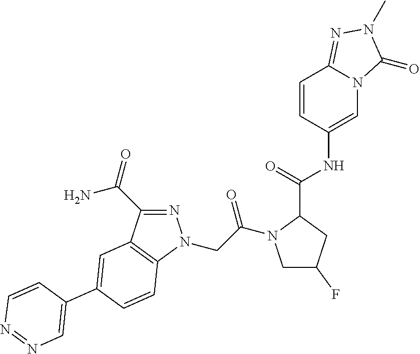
N1=C(C(N)=O)C2=C(N1CC(=O)N1CC(F)CC1C(=O)NC1=CN3C(=NN(C)C3=O)C=C1)C=CC(C1=CN=NC=C1)=C2
